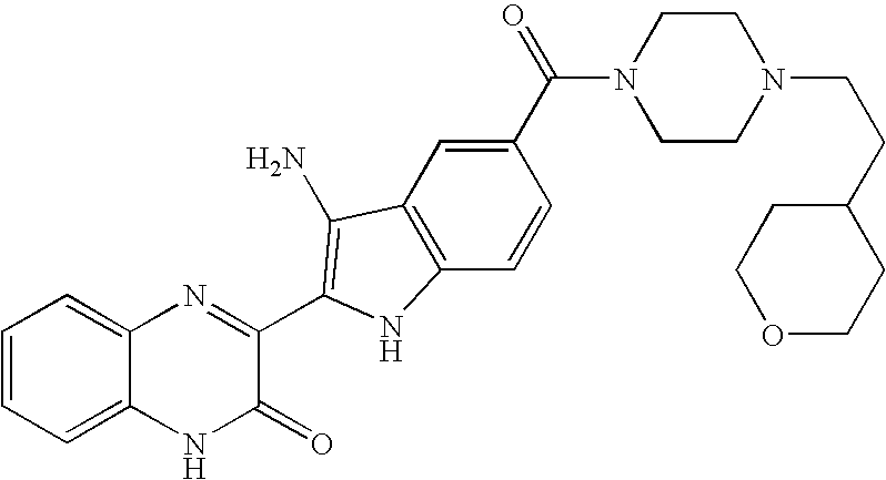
C1=C2C(=CC=C1)N=C(C1=C(N)C3=C(C=CC(C(=O)N4CCN(CCC5CCOCC5)CC4)=C3)N1)C(=O)N2
